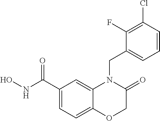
C1(C(NO)=O)=CC=C2C(=C1)N(CC1=CC=CC(Cl)=C1F)C(=O)CO2
